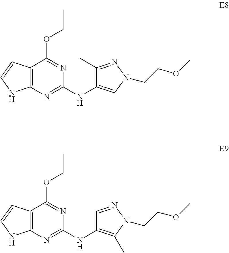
C12=C(N=C(NC3=CN(CCOC)N=C3C)N=C1OCC)NC=C2.C12=C(N=C(NC3=C(C)N(CCOC)N=C3)N=C1OCC)NC=C2
